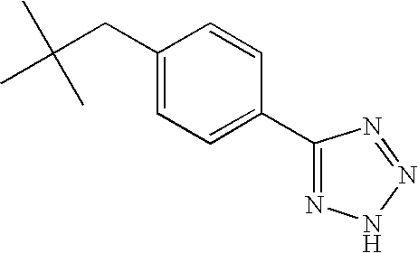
C1(CC(C)(C)C)=CC=C(C2=NNN=N2)C=C1
